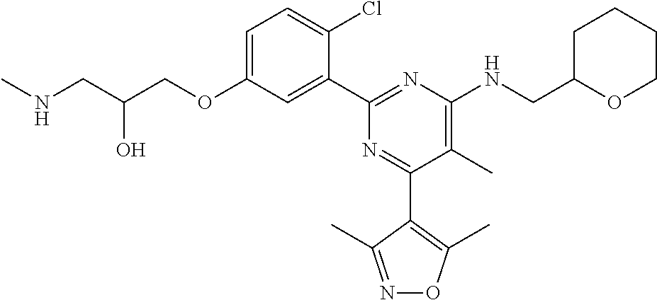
C1=C(OCC(CNC)O)C=C(C2=NC(NCC3CCCCO3)=C(C)C(C3=C(C)ON=C3C)=N2)C(Cl)=C1
